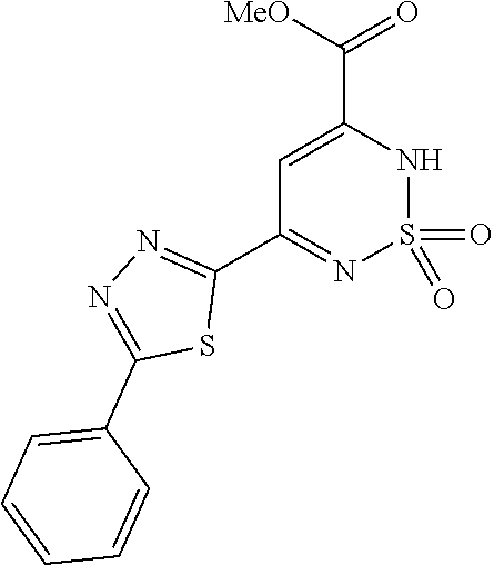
C1(C([MeO])=O)=CC(C2=NN=C(C3=CC=CC=C3)S2)=NS(=O)(=O)N1
